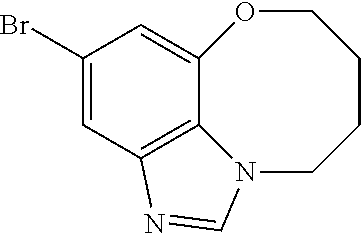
C1(Br)=CC2=C3C(=C1)OCCCCN3C=N2
